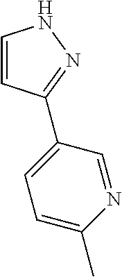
C1=CC(C2=CC=C(C)N=C2)=NN1
